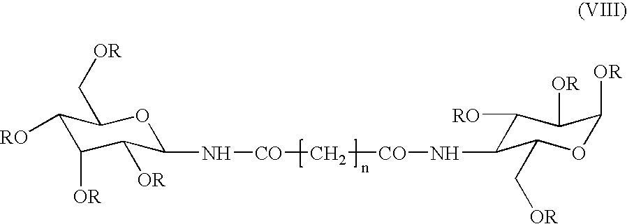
C1([RO])C([OR])C([OR])C(N[CO]C[CO]NC2C([RO])C([OR])C([OR])OC2C[OR])OC1C[OR]
